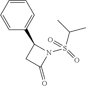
C1=CC=CC(C2CC(=O)N2S(=O)(C(C)C)=O)=C1
